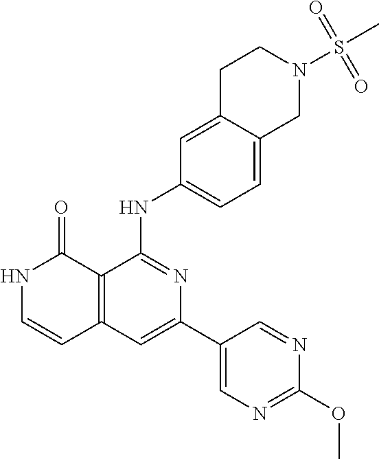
C12=C(C=C(C3=CN=C(OC)N=C3)N=C1NC1=CC=C3C(=C1)CCN(S(C)(=O)=O)C3)C=CNC2=O
